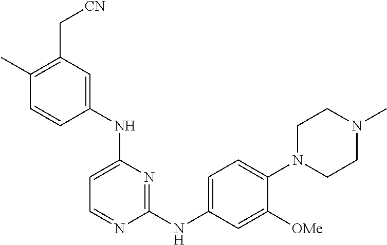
N(C1=CC=NC(NC2=CC=C(N3CCN(C)CC3)C([OMe])=C2)=N1)C1=CC(C[CN])=C(C)C=C1
